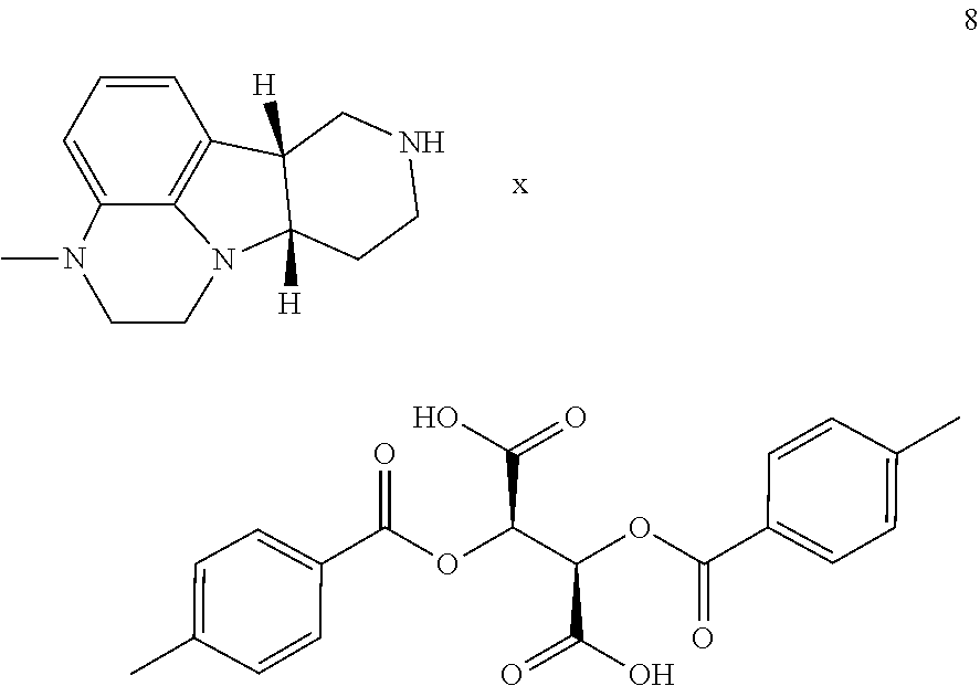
C12([H])C([H])(C3=C4N1CCN(C)C4=CC=C3)CNCC2.C1=CC(C)=CC=C1C(OC(C(=O)O)C(OC(C1=CC=C(C)C=C1)=O)C(O)=O)=O
